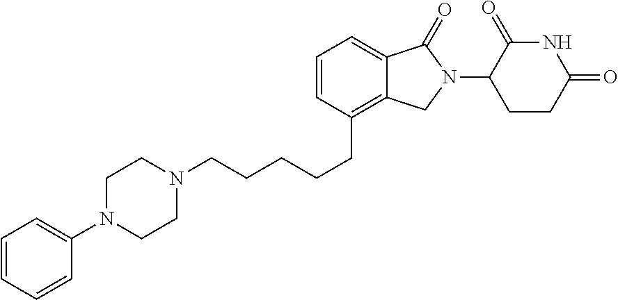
C1=CC(CCCCCN2CCN(C3=CC=CC=C3)CC2)=C2C(=C1)C(=O)N(C1C(=O)NC(=O)CC1)C2
